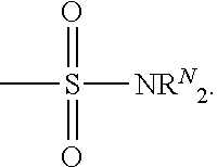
CS(=O)([NRN2])=O
